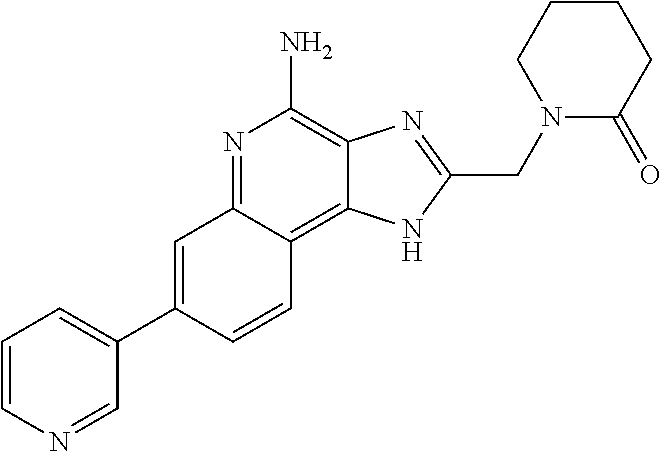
C1=C(C2=CC=CN=C2)C=CC2=C3C(=C(N)N=C12)N=C(CN1C(=O)CCCC1)N3
